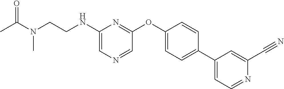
C1(NCCN(C(C)=O)C)=CN=CC(OC2=CC=C(C3=CC=NC(C#N)=C3)C=C2)=N1
